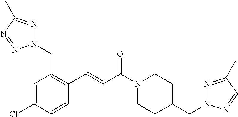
C1=C(Cl)C=CC(C=CC(N2CCC(CN3N=C(C)C=N3)CC2)=O)=C1CN1N=C(C)N=N1
